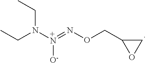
N([+N](=NOCC1OC1)[O-])(CC)CC
